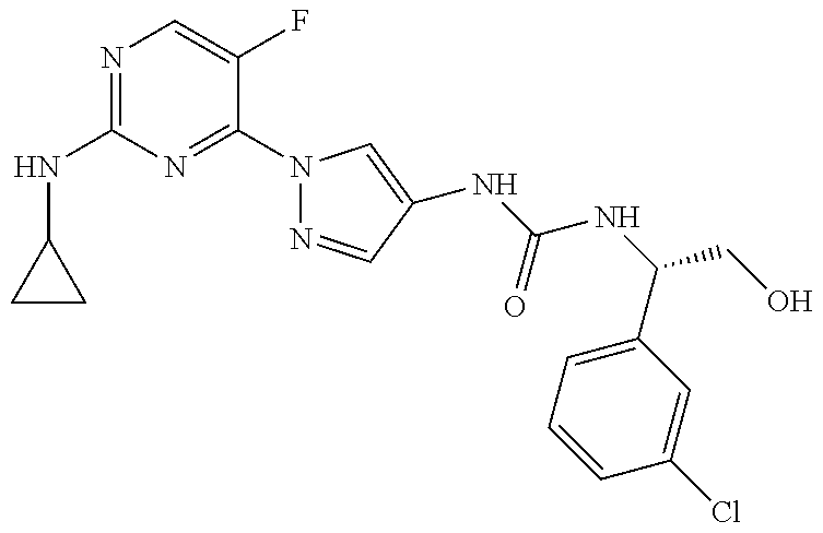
C1(NC2=NC=C(F)C(N3N=CC(NC(=O)NC(C4=CC=CC(Cl)=C4)CO)=C3)=N2)CC1
